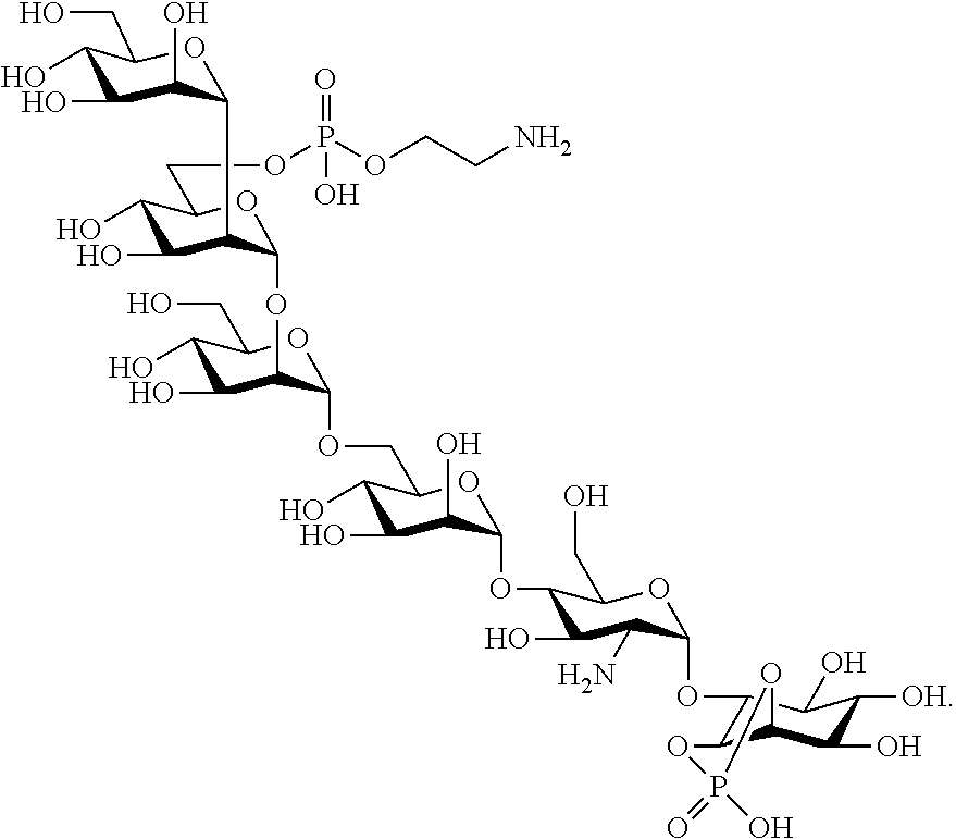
C1(O)C(O)C(O)C(C2C(O)C(O)C(COP(OCCN)(=O)O)OC2OC2C(O)C(O)C(CO)OC2OCC2C(O)C(O)C(O)C(OC3C(O)C(N)C(OC4C5C(C(O)C([OH])C4O)OP(O)(=O)O5)OC3CO)O2)OC1CO
